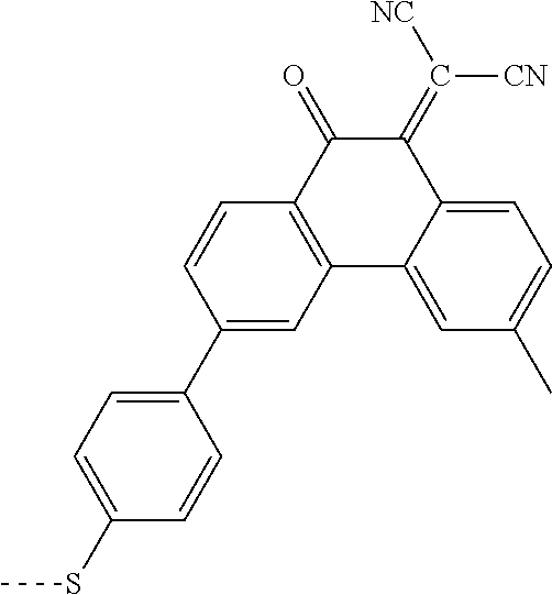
C1(C2=CC=C(SC)C=C2)=CC2=C(C=C1)C(=O)C(=C([NC])[CN])C1=CC=C(C)C=C21
